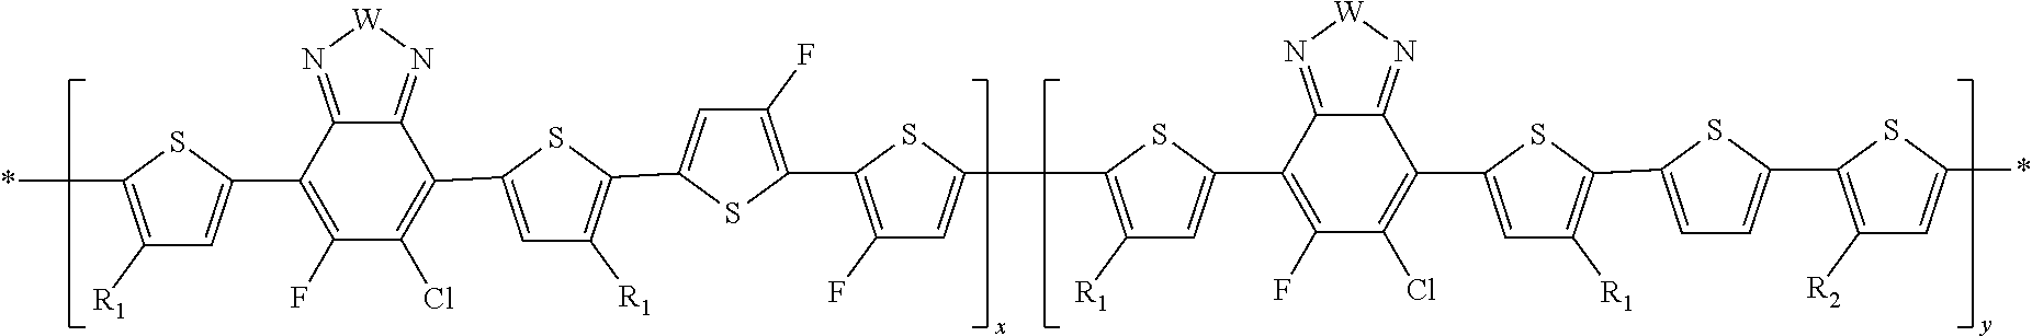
C1([R1])=C(*)SC(C2=C(F)C(Cl)=C(C3=CC([R1])=C(C4=CC(F)=C(C5=C(F)C=C(C6=C([R1])C=C(C7=C(F)C(Cl)=C(C8=CC([R1])=C(C9=CC=C(C%10=C([R2])C=C(*)S%10)S9)S8)C8=N[W]N=C78)S6)S5)S4)S3)C3=N[W]N=C23)=C1
